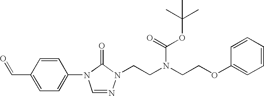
C1=NN(CCN(CCOC2=CC=CC=C2)C(=O)OC(C)(C)C)C(=O)N1C1=CC=C(C=O)C=C1
